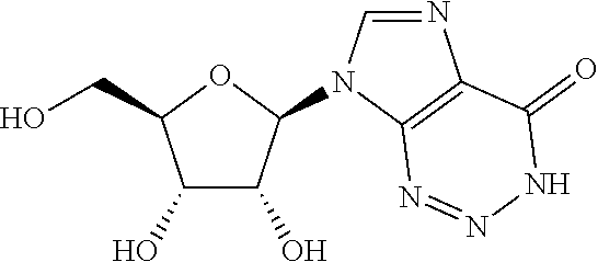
C1(O)C(O)C(N2C=NC3=C2N=NNC3=O)OC1CO
